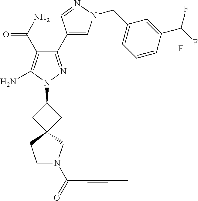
C1(C(=O)N)=C(N)N(C2CC3(C2)CCN(C(=O)C#CC)C3)N=C1C1=CN(CC2=CC=CC(C(F)(F)F)=C2)N=C1
